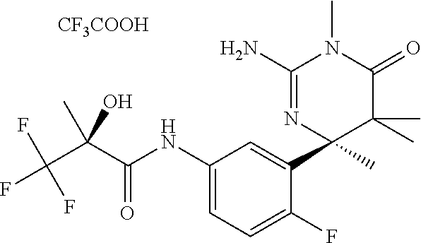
O=C(NC1=CC=C(F)C(C2(C)C(C)(C)C(=O)N(C)C(N)=N2)=C1)C(C(F)(F)F)(C)O.[CF3COOH]
